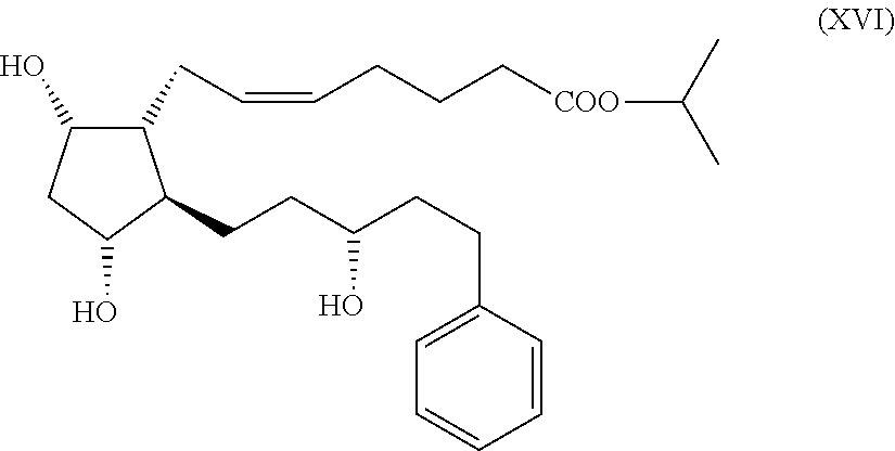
C1(O)C(CC=CCCC[COO]C(C)C)C(CCC(CCC2=CC=CC=C2)O)C(O)C1
